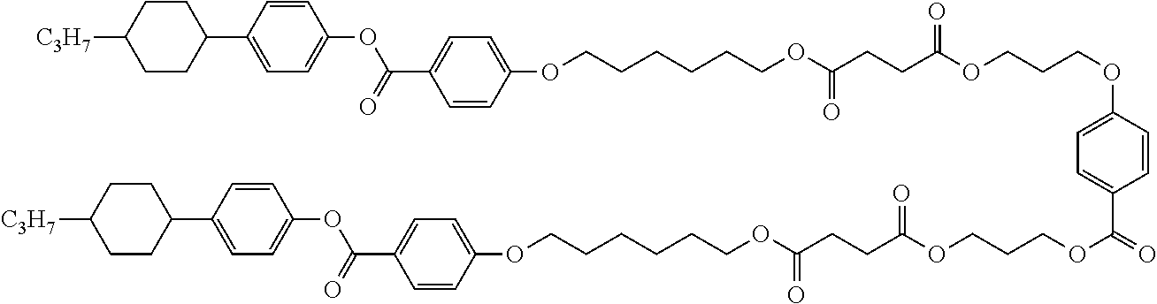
C1CC(C2=CC=C(OC(C3=CC=C(OCCCCCCOC(CCC(OCCCOC4=CC=C(C(OCCCOC(CCC(OCCCCCCOC5=CC=C(C(OC6=CC=C(C7CCC([C3H7])CC7)C=C6)=O)C=C5)=O)=O)=O)C=C4)=O)=O)C=C3)=O)C=C2)CCC1[C3H7]
